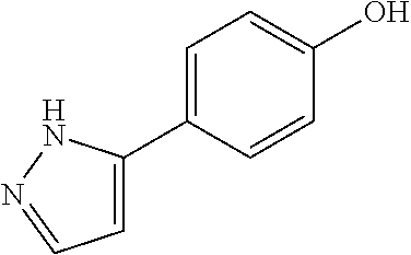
C1=C(C2=CC=NN2)C=CC(O)=C1
